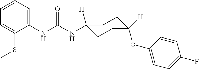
N(C(NC1([H])CCC(OC2=CC=C(F)C=C2)([H])CC1)=O)C1=CC=CC=C1SC
